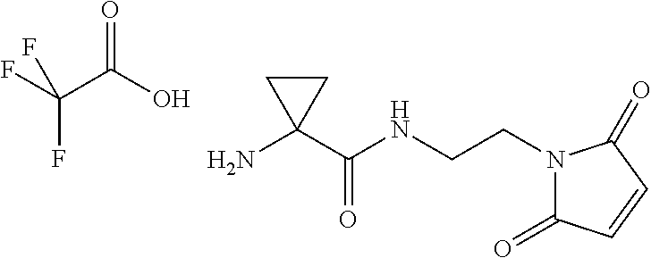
O=C(O)C(F)(F)F.N1(CCNC(C2(N)CC2)=O)C(=O)C=CC1=O
